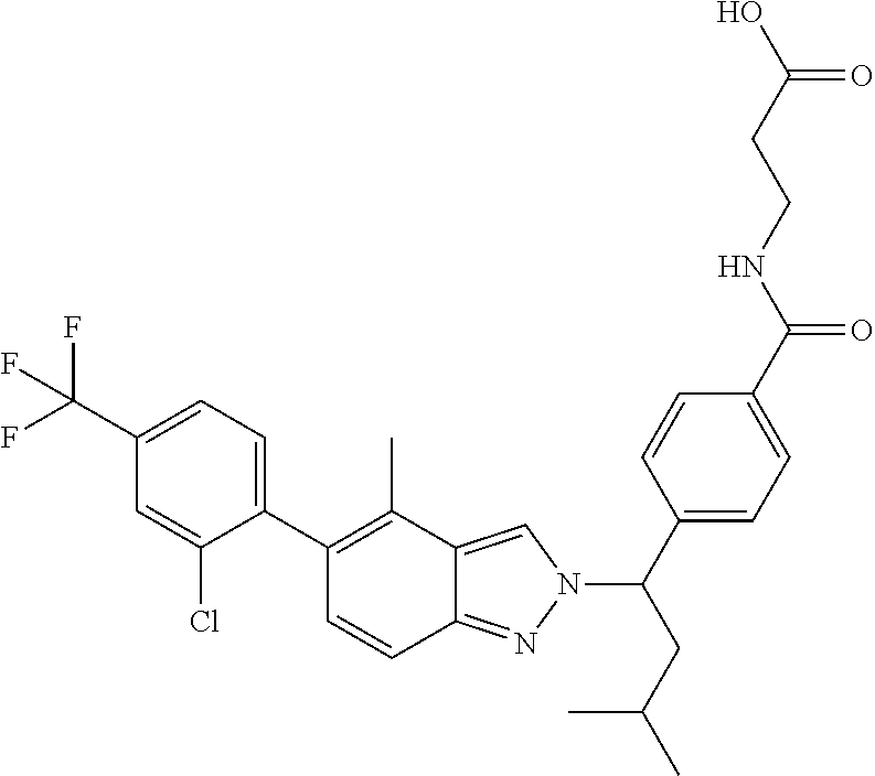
C1(C(F)(F)F)=CC=C(C2=C(C)C3=CN(C(CC(C)C)C4=CC=C(C(NCCC(O)=O)=O)C=C4)N=C3C=C2)C(Cl)=C1
